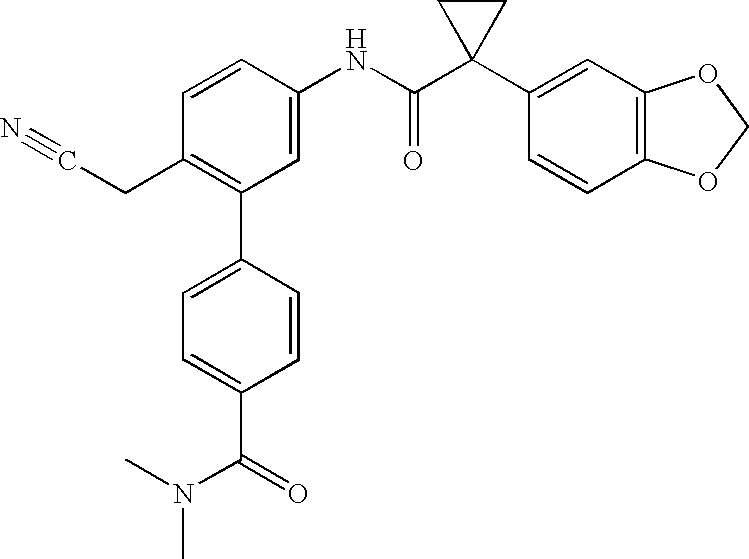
C1(NC(C2(C3=CC4=C(C=C3)OCO4)CC2)=O)=CC(C2=CC=C(C(N(C)C)=O)C=C2)=C(CC#N)C=C1
